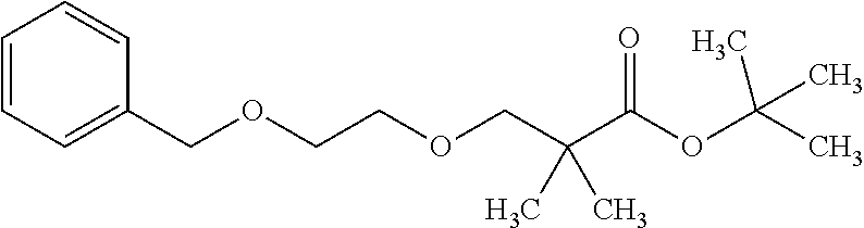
C1=CC=CC(COCCOCC(C)(C(=O)OC(C)(C)C)C)=C1
